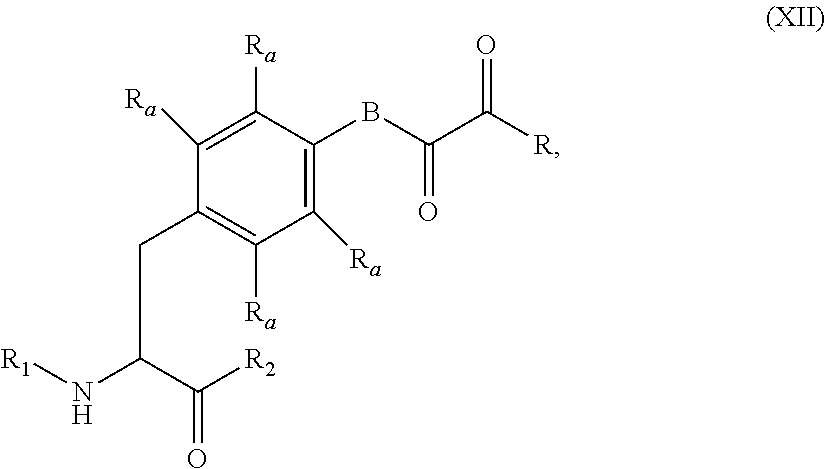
C1([Ra])=C([Ra])C(BC(C([R])=O)=O)=C([Ra])C([Ra])=C1CC(C(=O)[R2])N[R1]
